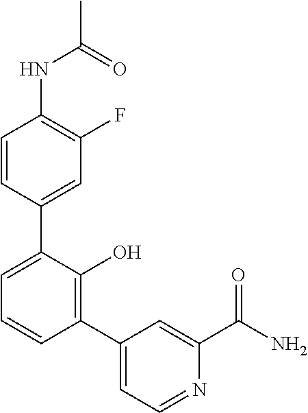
C1(NC(C)=O)=C(F)C=C(C2=CC=CC(C3=CC=NC(C(N)=O)=C3)=C2O)C=C1
